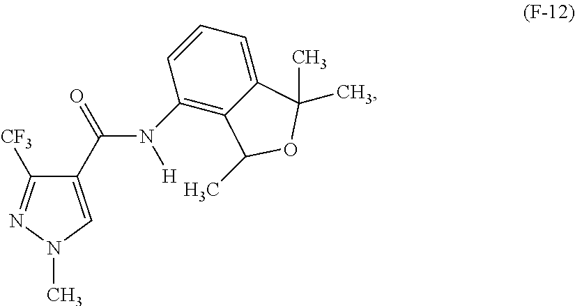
C1(C(N([H])C2=C3C(=CC=C2)C(C)(C)OC3C)=O)=CN(C)N=C1[CF3]
